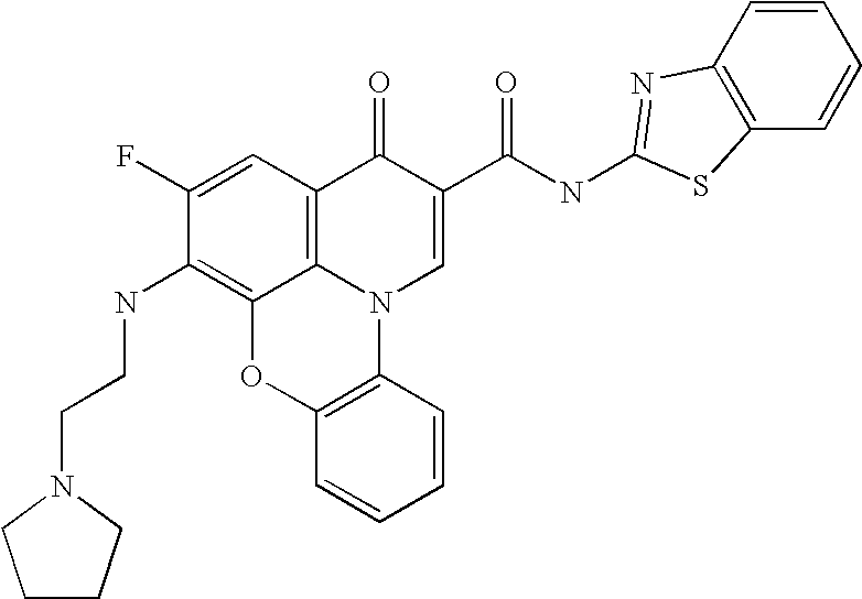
C1(F)=CC2=C3C(=C1NCCN1CCCC1)OC1=C(N3C=C(C(=O)NC3=NC4=C(S3)C=CC=C4)C2=O)C=CC=C1
